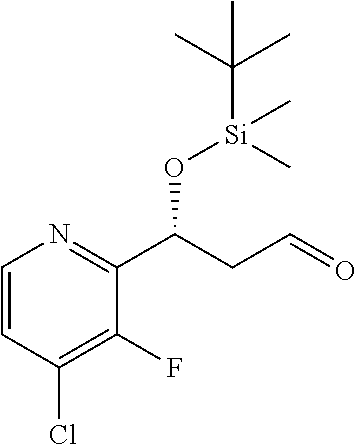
C1=CC(Cl)=C(F)C(C(CC=O)O[Si](C)(C(C)(C)C)C)=N1
